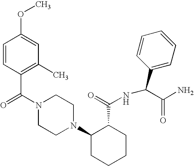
C(N1CCN(C2CCCCC2C(=O)NC(C2=CC=CC=C2)C(N)=O)CC1)(=O)C1=C(C)C=C(OC)C=C1
